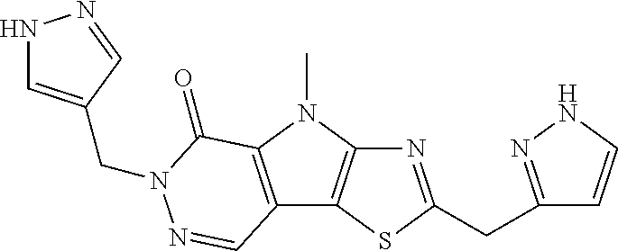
N1=C(CC2=NNC=C2)SC2=C1N(C)C1=C2C=NN(CC2=CNN=C2)C1=O
